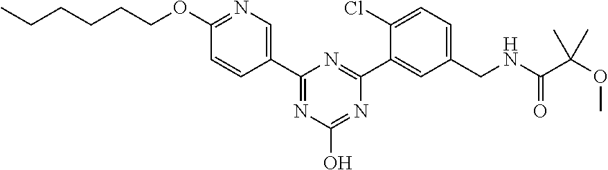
CCCCCCOC1=NC=C(C2=NC(O)=NC(C3=CC(CNC(C(OC)(C)C)=O)=CC=C3Cl)=N2)C=C1
